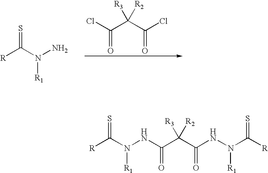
[R]C(N(N)[R1])=S.ClC(C(C(Cl)=O)([R2])[R3])=O.[R]C(N(NC(C(C(NN(C([R])=S)[R1])=O)([R2])[R3])=O)[R1])=S
